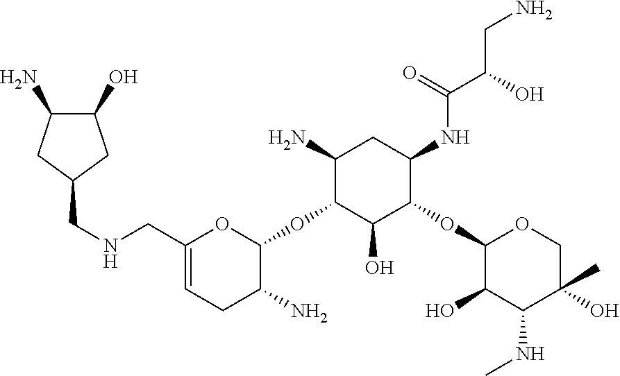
C1(O)C(N)CC(CNCC2=CCC(N)C(OC3C(O)C(OC4C(O)C(NC)C(O)(C)CO4)C(NC(C(O)CN)=O)CC3N)O2)C1
